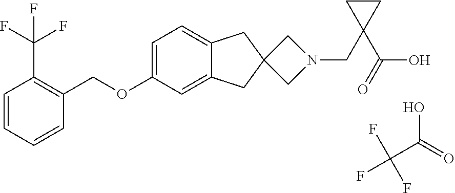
C1=CC=CC(COC2=CC=C3C(=C2)CC2(C3)CN(CC3(C(O)=O)CC3)C2)=C1C(F)(F)F.OC(C(F)(F)F)=O
